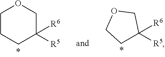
C1CCC([R6])([R5])CO1.C1C([R6])([R5])COC1
